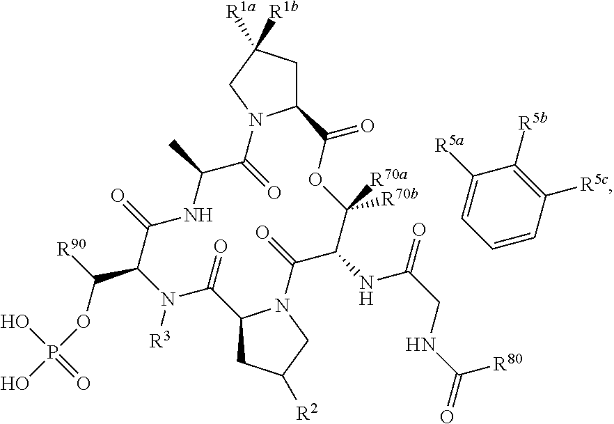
C12CC([R1a])([R1b])CN1C(=O)C(C)NC(=O)C(C([R90])OP(O)(=O)O)N([R3])C(=O)C1CC([R2])CN1C(=O)C(NC(=O)CNC([R80])=O)C([R70a])([R70b])OC2=O.C1=CC([R5c])=C([R5b])C([R5a])=C1
